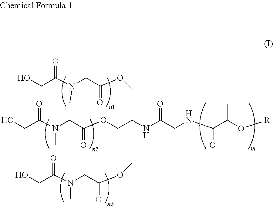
OCC(N(CC(OCC(COC(CN(C(CO)=O)C)=O)(COC(CN(C(CO)=O)C)=O)NC(CNC(C(O[R])C)=O)=O)=O)C)=O
